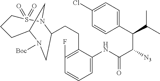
C1(CCC2N3S(=O)(=O)CCCC(C3)N([Boc])C2)=C(F)C=CC=C1NC(C([N3])C(C1=CC=C(Cl)C=C1)C(C)C)=O
